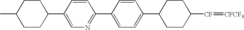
C1CC([CF]=[CFCF3])CCC1C1=CC=C(C2=NC=C(C3CCC(C)CC3)C=C2)C=C1
